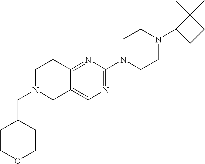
C1(CN2CC3=CN=C(N4CCN(C5CCC5(C)C)CC4)N=C3CC2)CCOCC1
